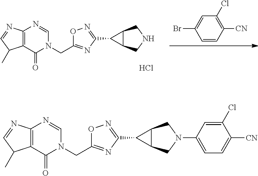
C1([CN])=C(Cl)C=C(Br)C=C1.C(C1=NC(C2C3C2CNC3)=NO1)N1C(=O)C2=C(N=C1)N=CC2C.Cl.C(C1=NC(C2C3C2CN(C2=CC=C([CN])C(Cl)=C2)C3)=NO1)N1C(=O)C2=C(N=C1)N=CC2C
